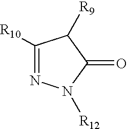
C1([R10])=NN([R12])C(=O)C1[R9]
